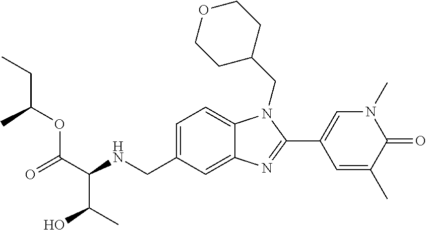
C(C(NCC1=CC=C2C(=C1)N=C(C1=CN(C)C(=O)C(C)=C1)N2CC1CCOCC1)C(C)O)(OC(CC)C)=O
